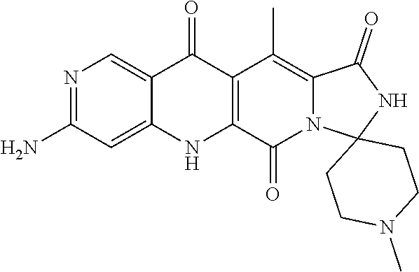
N1=C(N)C=C2C(=C1)C(=O)C1=C(N2)C(=O)N2C(=C1C)C(=O)NC21CCN(C)CC1
